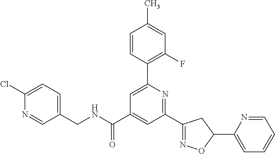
C1(CNC(C2=CC(C3=NOC(C4=CC=CC=N4)C3)=NC(C3=C(F)C=C(C)C=C3)=C2)=O)=CC=C(Cl)N=C1
